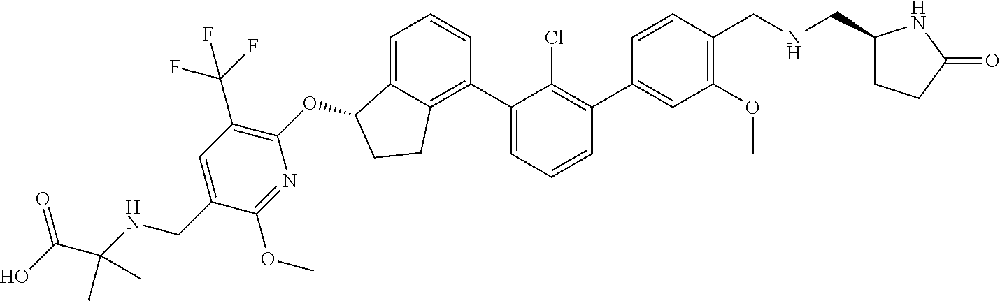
C1=C(C2=C(Cl)C(C3=C4C(=CC=C3)C(OC3=C(C(F)(F)F)C=C(CNC(C(O)=O)(C)C)C(OC)=N3)CC4)=CC=C2)C=CC(CNCC2CCC(=O)N2)=C1OC
